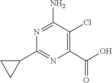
C1(C(O)=O)=C(Cl)C(N)=NC(C2CC2)=N1
